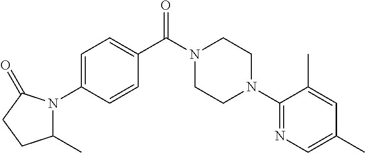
C1=C(N2C(C)CCC2=O)C=CC(C(N2CCN(C3=NC=C(C)C=C3C)CC2)=O)=C1
